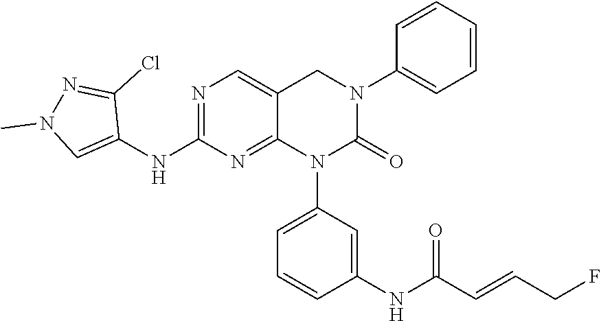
C1(NC2=NC=C3C(=N2)N(C2=CC=CC(NC(C=CCF)=O)=C2)C(=O)N(C2=CC=CC=C2)C3)=CN(C)N=C1Cl
